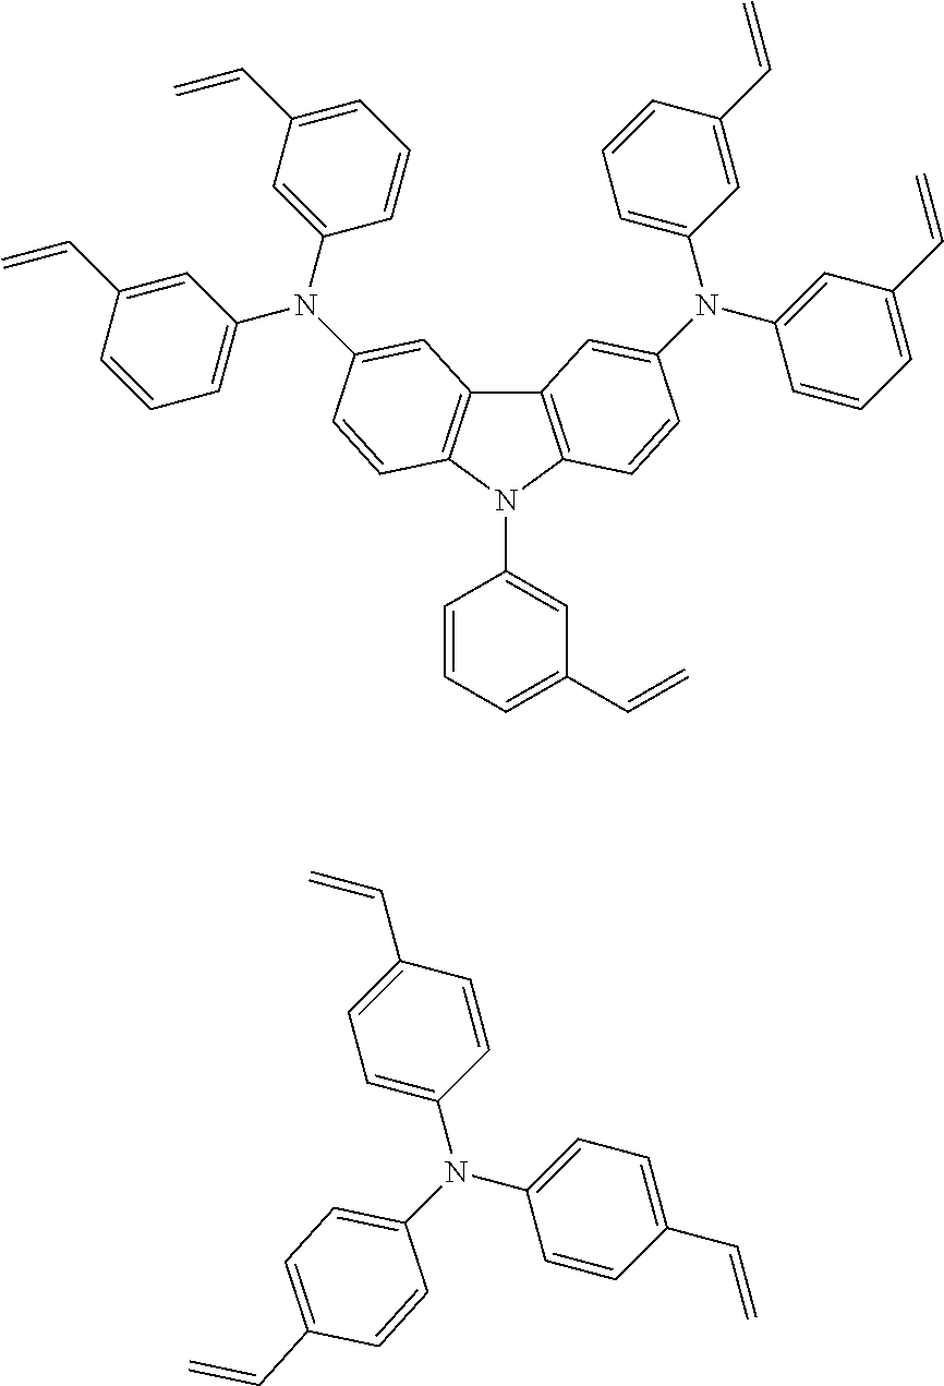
C12=C(N(C3=CC(C=C)=CC=C3)C3=C1C=C(N(C1=CC(C=C)=CC=C1)C1=CC=CC(C=C)=C1)C=C3)C=CC(N(C1=CC(C=C)=CC=C1)C1=CC=CC(C=C)=C1)=C2.C1=C(C=C)C=CC(N(C2=CC=C(C=C)C=C2)C2=CC=C(C=C)C=C2)=C1
